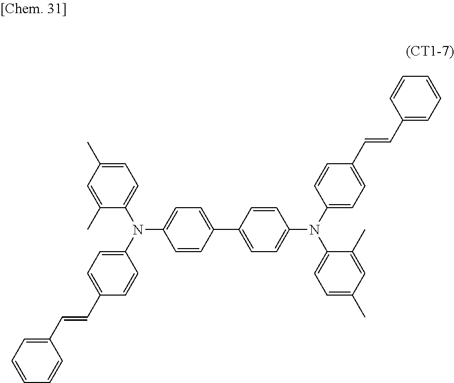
C1=CC(C2=CC=C(N(C3=CC=C(C=CC4=CC=CC=C4)C=C3)C3=CC=C(C)C=C3C)C=C2)=CC=C1N(C1=CC=C(C=CC2=CC=CC=C2)C=C1)C1=CC=C(C)C=C1C
